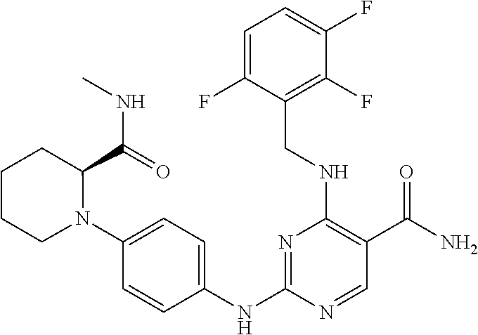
N1=C(NC2=CC=C(N3C(C(=O)NC)CCCC3)C=C2)N=CC(C(N)=O)=C1NCC1=C(F)C(F)=CC=C1F
